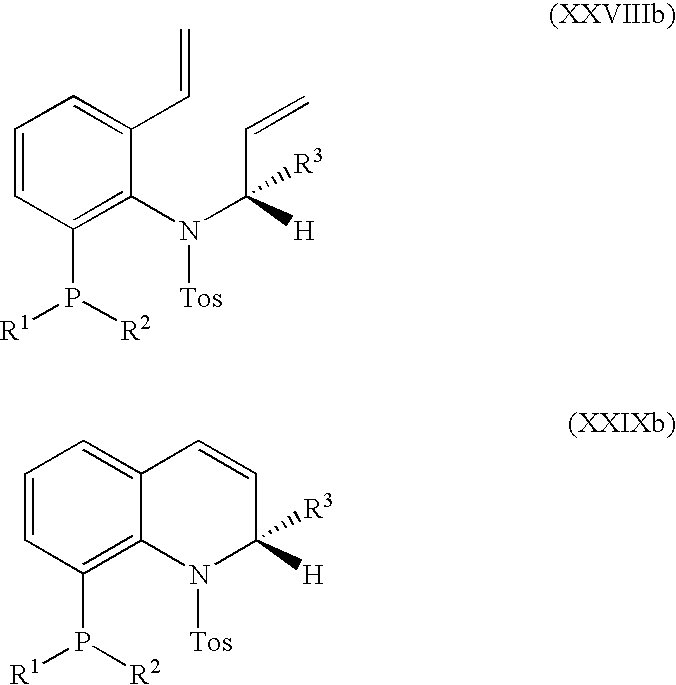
C1=CC(P([R2])[R1])=C(N(C(C=C)([H])[R3])[Tos])C(C=C)=C1.C1=CC(P([R2])[R1])=C2C(=C1)C=CC([H])([R3])N2[Tos]
